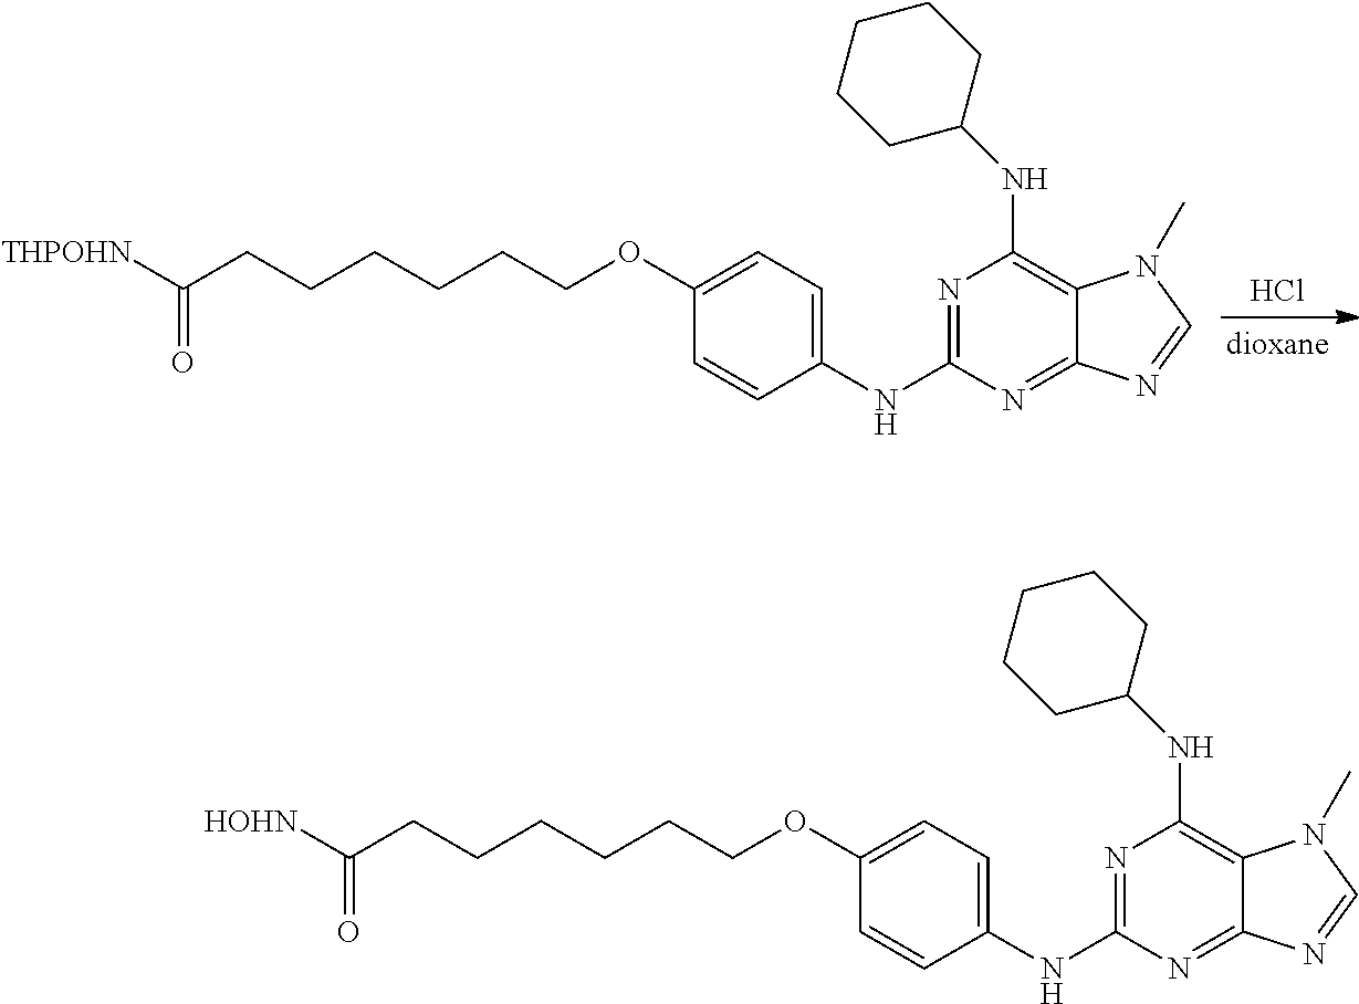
C1(OCCCCCCC([THPOHN])=O)=CC=C(NC2=NC(NC3CCCCC3)=C3C(=N2)N=CN3C)C=C1.Cl.C1(OCCCCCCC([HOHN])=O)=CC=C(NC2=NC(NC3CCCCC3)=C3C(=N2)N=CN3C)C=C1
